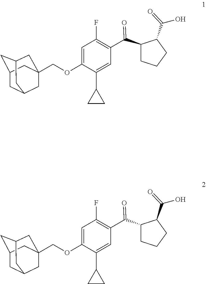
C1(OCC23CC4CC(CC(C2)C4)C3)=CC(F)=C(C(C2CCCC2C(O)=O)=O)C=C1C1CC1.C1(OCC23CC4CC(CC(C2)C4)C3)=CC(F)=C(C(C2CCCC2C(O)=O)=O)C=C1C1CC1
